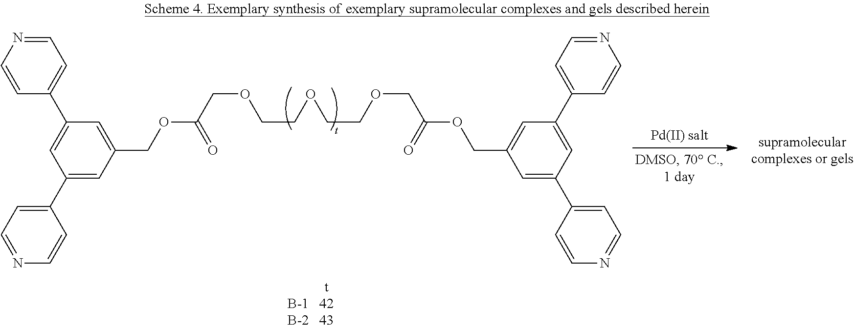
C1=NC=CC(C2=CC(C3=CC=NC=C3)=CC(COC(COCCOCCOCC(OCC3=CC(C4=CC=NC=C4)=CC(C4=CC=NC=C4)=C3)=O)=O)=C2)=C1
